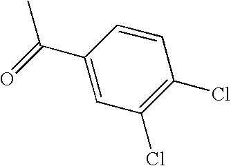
CC(=O)C1=CC(Cl)=C(Cl)C=C1
